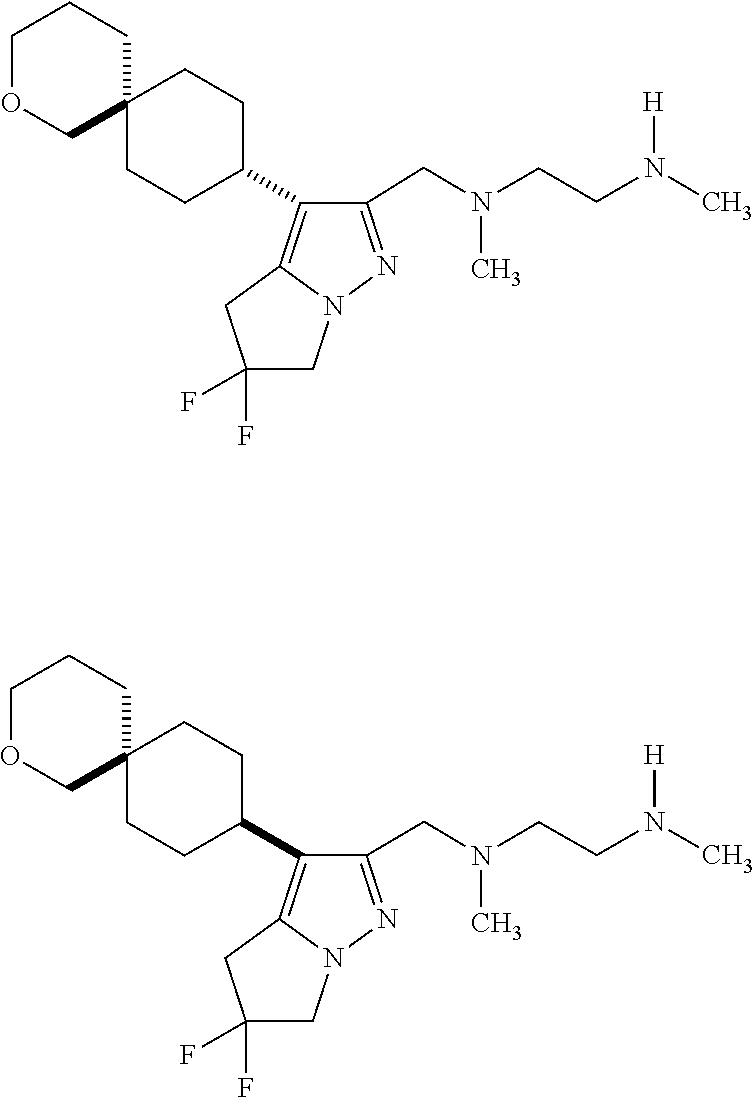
N(C)(CC1=NN2C(=C1C1CCC3(CCCOC3)CC1)CC(F)(F)C2)CCN([H])C.N(C)(CC1=NN2C(=C1C1CCC3(CCCOC3)CC1)CC(F)(F)C2)CCN([H])C
